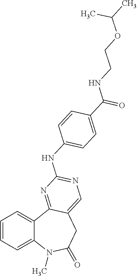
C1=CC=C2C(=C1)C1=NC(NC3=CC=C(C(NCCOC(C)C)=O)C=C3)=NC=C1CC(=O)N2C
